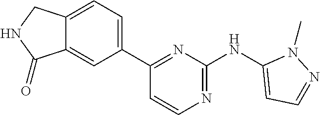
C1=CN=C(NC2=CC=NN2C)N=C1C1=CC=C2C(=C1)C(=O)NC2
